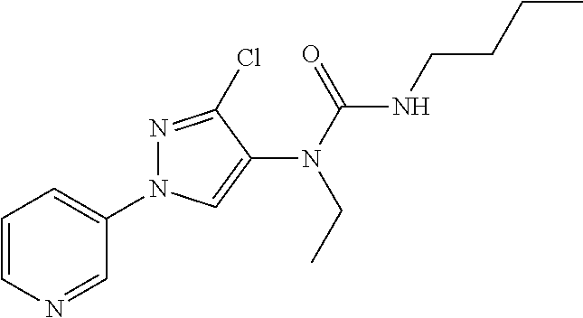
C1=CN=CC(N2N=C(Cl)C(N(C(NCCCC)=O)CC)=C2)=C1
